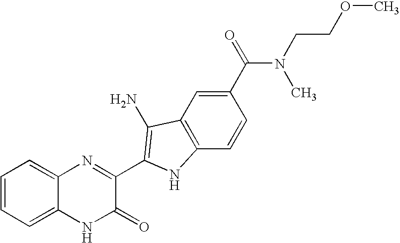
C1=C2C(=CC=C1)N=C(C1=C(N)C3=C(C=CC(C(=O)N(CCOC)C)=C3)N1)C(=O)N2
